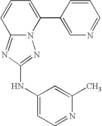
N12C(=NC(NC3=CC=NC(C)=C3)=N1)C=CC=C2C1=CN=CC=C1
